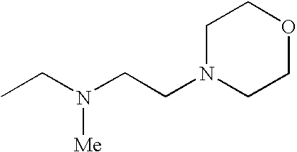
C(N(CCN1CCOCC1)[Me])C
